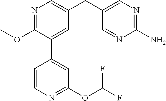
C1(OC)=NC=C(CC2=CN=C(N)N=C2)C=C1C1=CC(OC(F)F)=NC=C1
